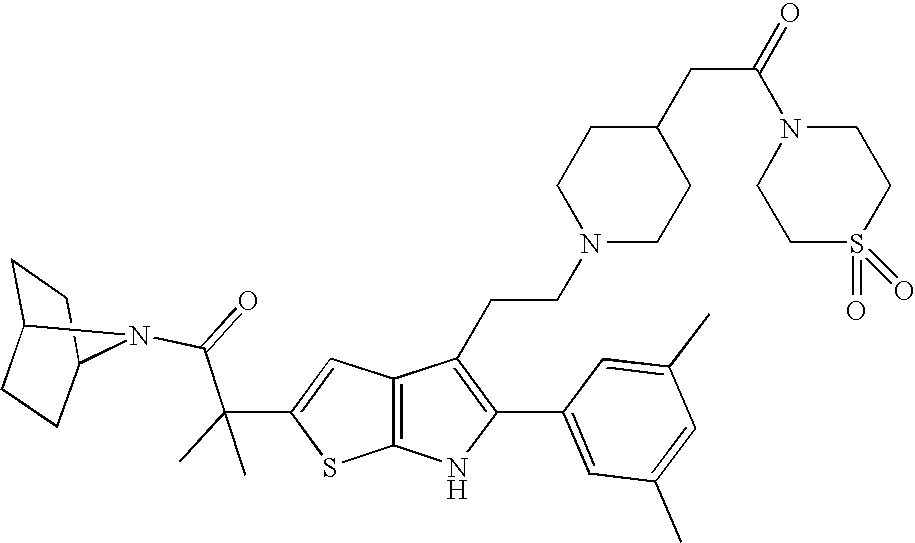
C1C2CCC(C1)N2C(=O)C(C1=CC2=C(S1)NC(C1=CC(C)=CC(C)=C1)=C2CCN1CCC(CC(=O)N2CCS(=O)(=O)CC2)CC1)(C)C
